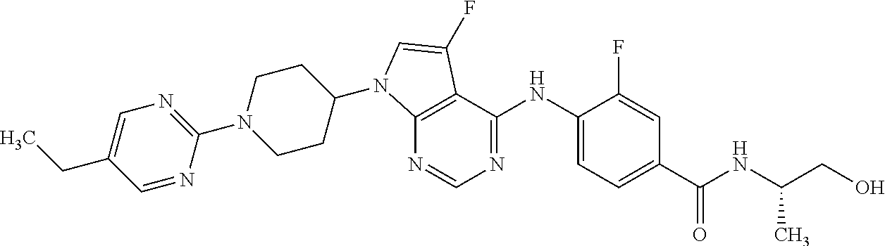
C12=C(C(NC3=CC=C(C(NC(C)CO)=O)C=C3F)=NC=N1)C(F)=CN2C1CCN(C2=NC=C(CC)C=N2)CC1
